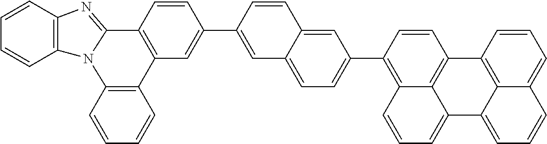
C1=CC2=C(C=C1)N1C(=NC3=C1C=CC=C3)C1=C2C=C(C2=CC3=CC=C(C4=C5C6=C(C=C4)C4=C7C(=CC=CC7=CC=C4)C6=CC=C5)C=C3C=C2)C=C1
